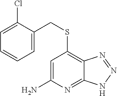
C1=C(Cl)C(CSC2=C3C(=NC(N)=C2)NN=N3)=CC=C1
